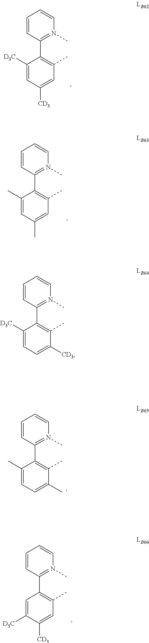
C1=CC(C2=C(C)C=C([CD3])C=C2[D3C])=N(C)C=C1.C1=CC(C2=C(C)C=C(C)C=C2C)=N(C)C=C1.C1=CC(C2=C(C)C([CD3])=CC=C2[D3C])=N(C)C=C1.C1=CC(C2=C(C)C(C)=CC=C2C)=N(C)C=C1.C1=CC(C2=C(C)C=C([CD3])C([D3C])=C2)=N(C)C=C1
